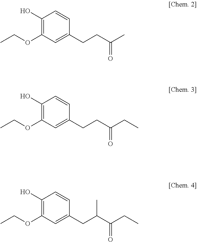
C1(O)=C(OCC)C=C(CCC(C)=O)C=C1.C1(O)=C(OCC)C=C(CCC(CC)=O)C=C1.C1(O)=C(OCC)C=C(CC(C(CC)=O)C)C=C1
